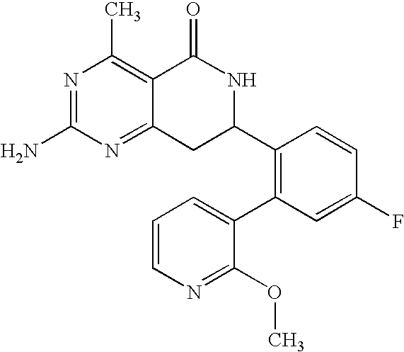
C12=NC(N)=NC(C)=C1C(=O)NC(C1=C(C3=CC=CN=C3OC)C=C(F)C=C1)C2
